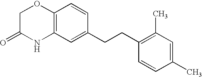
C12=C(C=C(CCC3=C(C)C=C(C)C=C3)C=C1)NC(=O)CO2
